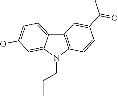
C12=C(N(CCC)C3=CC(O)=CC=C13)C=CC(C(C)=O)=C2
